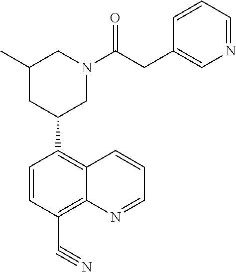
C1=CC(C#N)=C2C(=C1C1CN(C(CC3=CN=CC=C3)=O)CC(C)C1)C=CC=N2
